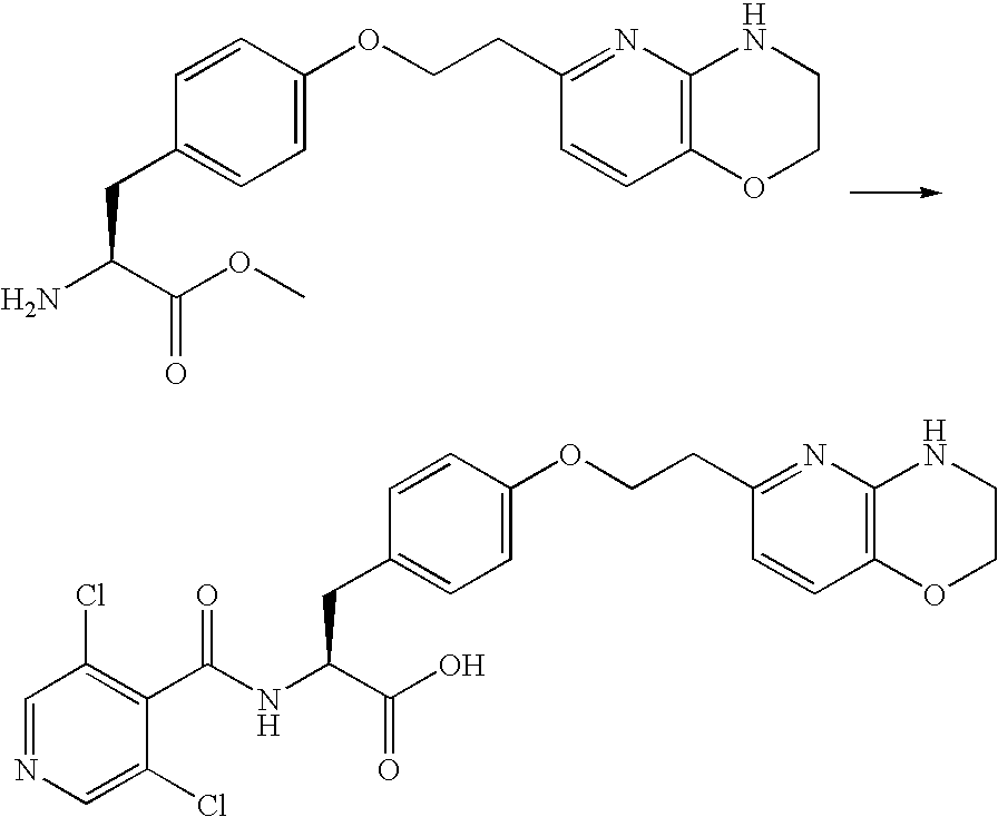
NC(C(OC)=O)CC1=CC=C(OCCC2=NC3=C(C=C2)OCCN3)C=C1.N(C(C(O)=O)CC1=CC=C(OCCC2=NC3=C(C=C2)OCCN3)C=C1)C(C1=C(Cl)C=NC=C1Cl)=O
